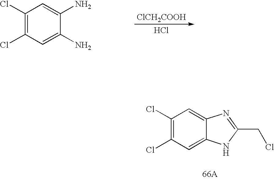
[ClCH2COOH].Cl.C1(Cl)=C(Cl)C=C(N)C(N)=C1.C1(Cl)=C(Cl)C=C2C(=C1)N=C(CCl)N2
